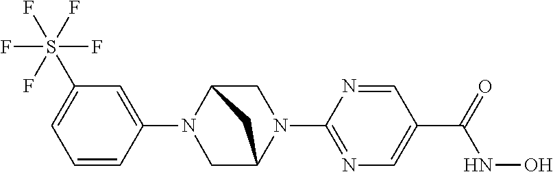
C1(N2CC3N(C4=NC=C(C(NO)=O)C=N4)CC2C3)=CC(S(F)(F)(F)(F)F)=CC=C1
